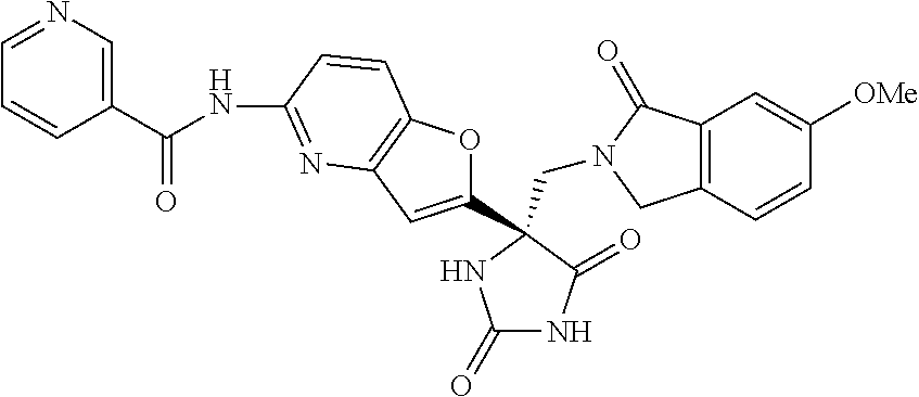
C(C1=CN=CC=C1)(=O)NC1=NC2=C(OC(C3(CN4CC5=C(C4=O)C=C([OMe])C=C5)C(=O)NC(=O)N3)=C2)C=C1
